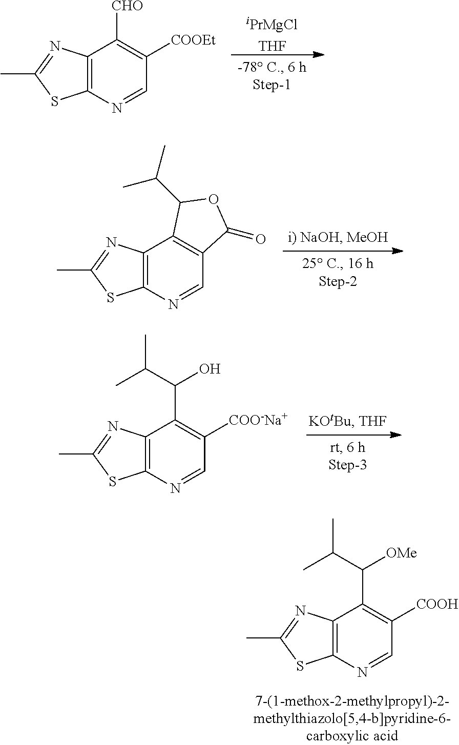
C1([CHO])=C([COOEt])C=NC2=C1N=C(C)S2.[iPrMgClTHF].C12=C(C=NC3=C1N=C(C)S3)C(=O)OC2C(C)C.C1(C(C(C)C)O)=C([COO-Na+])C=NC2=C1N=C(C)S2.C1(C(C(C)C)[OMe])=C([COOH])C=NC2=C1N=C(C)S2
